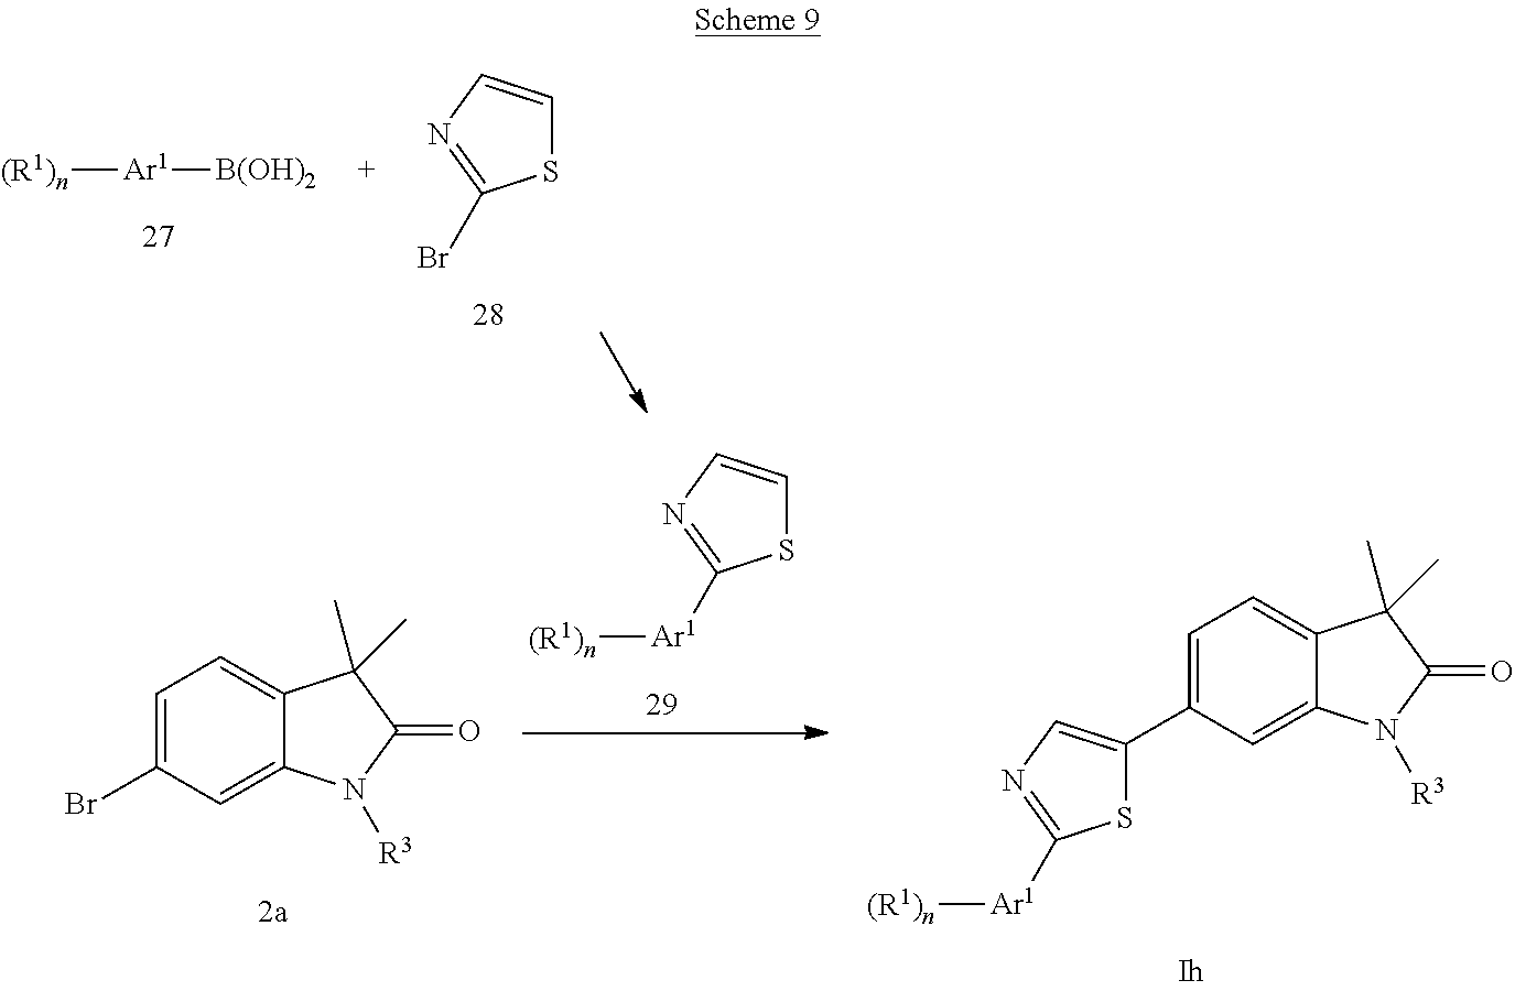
C1=C(Br)C=C2C(=C1)C(C)(C)C(=O)N2[R3].N1=C(Br)SC=C1.[(R1)n][Ar1][B(OH)2].C1=C(C2=CN=C([Ar1][(R1)n])S2)C=C2C(=C1)C(C)(C)C(=O)N2[R3].C1([Ar1][(R1)n])=NC=CS1
